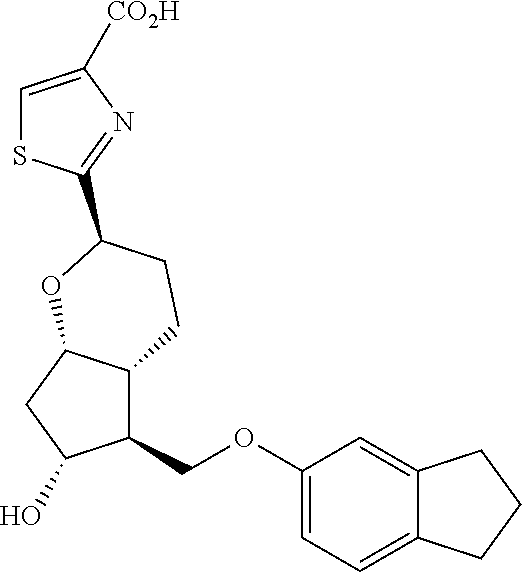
C1=C([CO2H])N=C(C2CCC3C(COC4=CC=C5C(=C4)CCC5)C(O)CC3O2)S1
